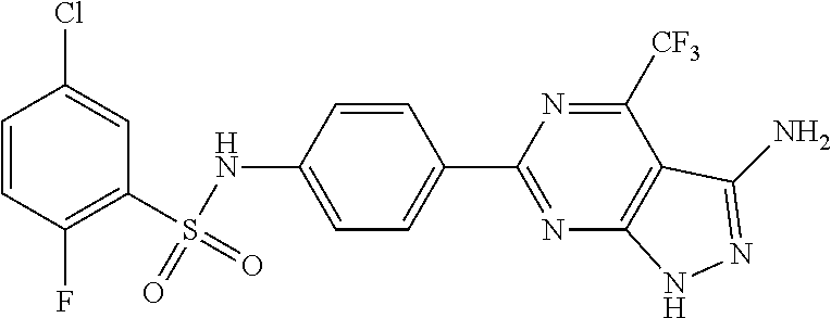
C1=CC(F)=C(S(=O)(NC2=CC=C(C3=NC4=C(C([CF3])=N3)C(N)=NN4)C=C2)=O)C=C1Cl
